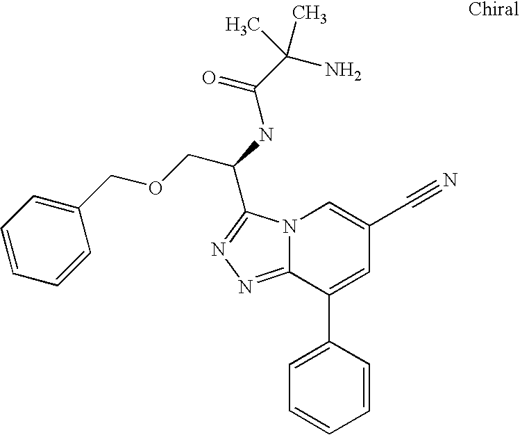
C12=NN=C(C(NC(C(N)(C)C)=O)COCC3=CC=CC=C3)N1C=C(C#N)C=C2C1=CC=CC=C1
